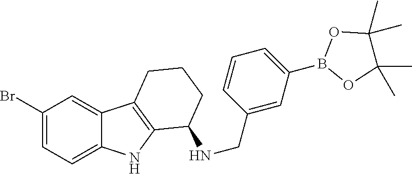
C1(Br)=CC=C2C(=C1)C1=C(N2)C(NCC2=CC(B3OC(C)(C)C(C)(C)O3)=CC=C2)CCC1
